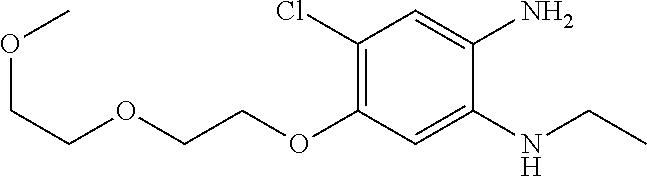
C1(Cl)=C(OCCOCCOC)C=C(NCC)C(N)=C1
